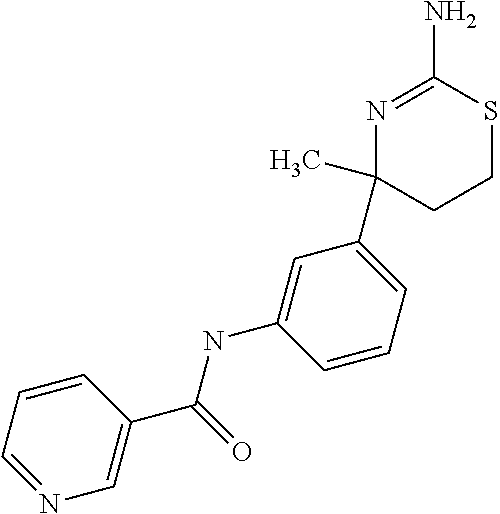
N1=CC=CC(C(=O)NC2=CC(C3(C)CCSC(N)=N3)=CC=C2)=C1
